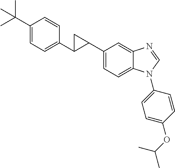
C1(C(C)(C)C)=CC=C(C2C(C3=CC=C4C(=C3)N=CN4C3=CC=C(OC(C)C)C=C3)C2)C=C1
